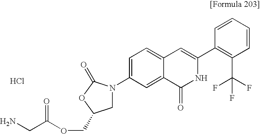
C1=CC=CC(C2=CC3=CC=C(N4CC(COC(CN)=O)OC4=O)C=C3C(=O)N2)=C1C(F)(F)F.Cl
